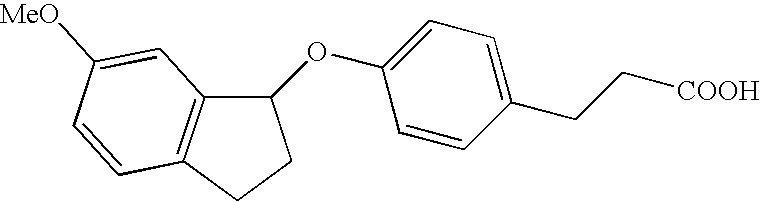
C1(OC2=CC=C(CC[COOH])C=C2)C2=C(CC1)C=CC([MeO])=C2
